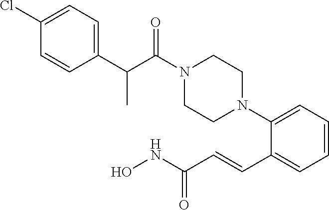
C1=CC=C(N2CCN(C(C(C3=CC=C(Cl)C=C3)C)=O)CC2)C(C=CC(NO)=O)=C1
